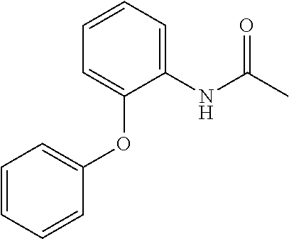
C1=CC=CC(OC2=CC=CC=C2NC(C)=O)=C1
